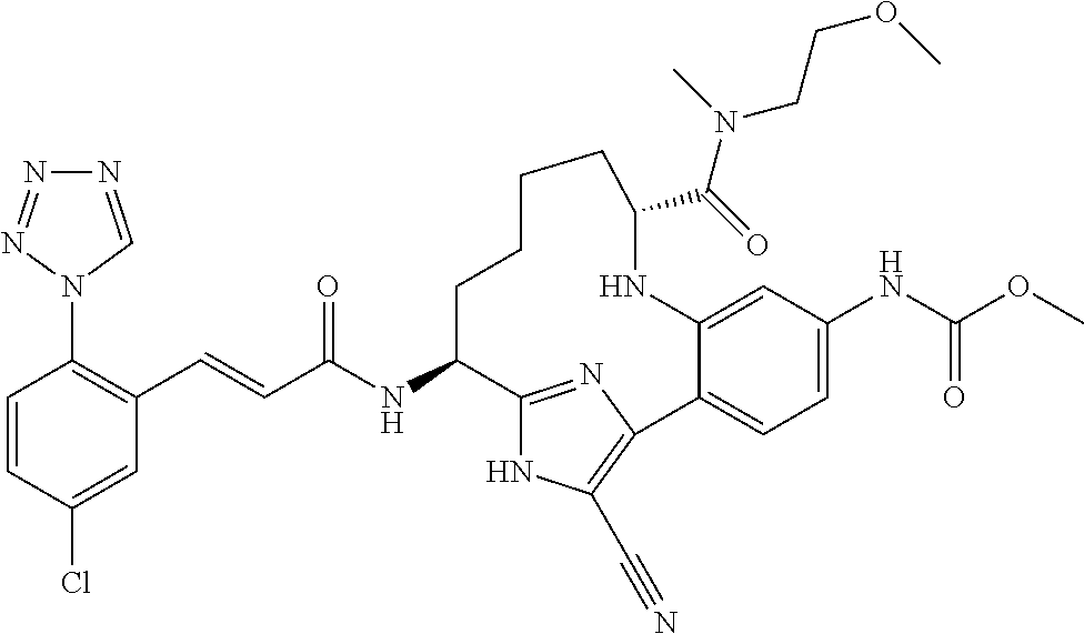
C(C(NC1C2=NC(=C(C#N)N2)C2=CC=C(NC(OC)=O)C=C2NC(C(=O)N(CCOC)C)CCCC1)=O)=CC1=C(N2C=NN=N2)C=CC(Cl)=C1
